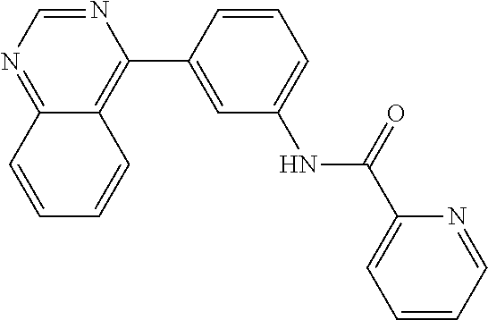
N1=CN=C2C(=C1C1=CC(NC(C3=CC=CC=N3)=O)=CC=C1)C=CC=C2
